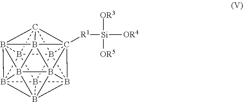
B1234B567B189B51%10B65%11B6%12%13C275C362([R1][Si]([OR4])([OR3])[OR5])B483B%1224B%131%11B9%1034
